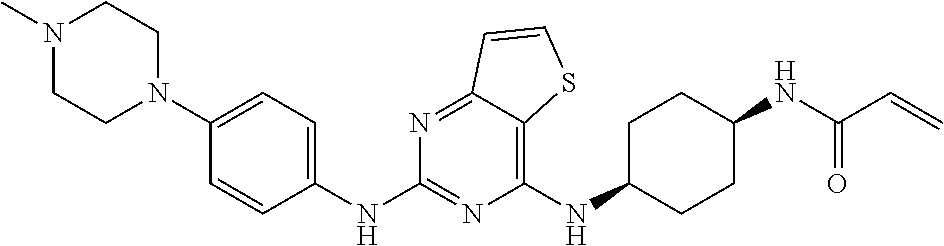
C1(NC2CCC(NC(C=C)=O)CC2)=C2C(=NC(NC3=CC=C(N4CCN(C)CC4)C=C3)=N1)C=CS2
